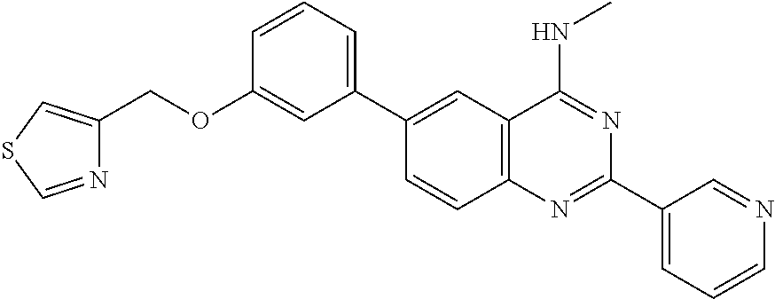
C1(C2=CC3=C(C=C2)N=C(C2=CC=CN=C2)N=C3NC)=CC=CC(OCC2=CSC=N2)=C1
